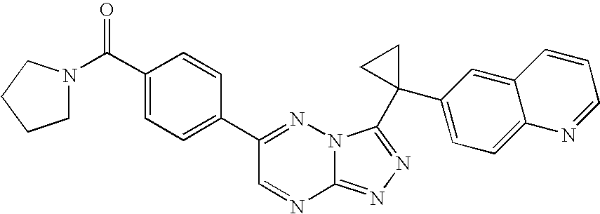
C12=NN=C(C3(C4=CC=C5C(=C4)C=CC=N5)CC3)N1N=C(C1=CC=C(C(=O)N3CCCC3)C=C1)C=N2
